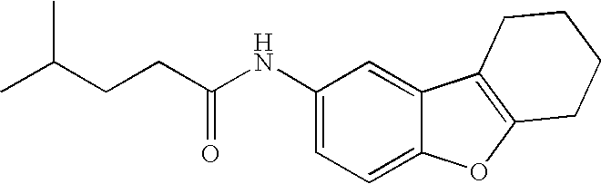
C1(NC(=O)CCC(C)C)=CC=C2C(=C1)C1=C(O2)CCCC1
